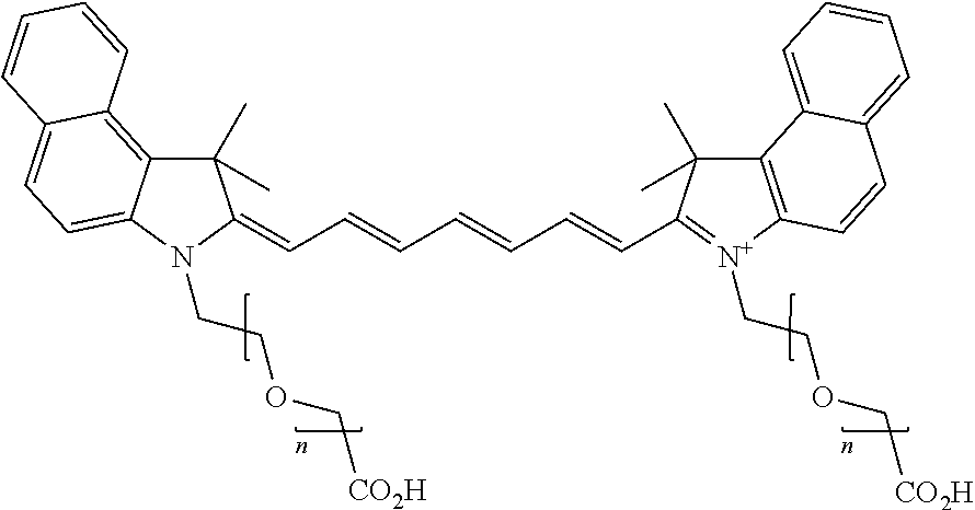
C1(C)(C)C2=C3C(=CC=C2N(CCOC[CO2H])C1=CC=CC=CC=CC1=[N+](CCOC[CO2H])C2=C(C1(C)C)C1=CC=CC=C1C=C2)C=CC=C3
